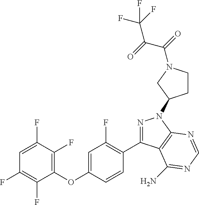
C1(OC2=CC(F)=C(C3=NN(C4CCN(C(=O)C(=O)C(F)(F)F)C4)C4=C3C(N)=NC=N4)C=C2)=C(F)C(F)=CC(F)=C1F
